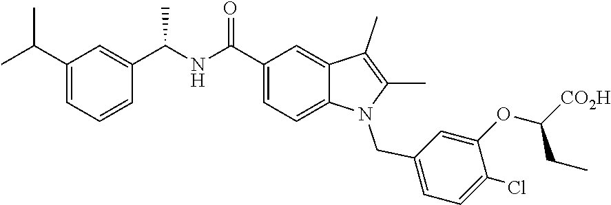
C1(C(NC(C2=CC=C3C(=C2)C(C)=C(C)N3CC2=CC=C(Cl)C(OC([CO2H])CC)=C2)=O)C)=CC(C(C)C)=CC=C1
